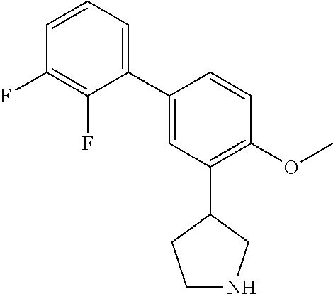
C1(C2=CC(C3CCNC3)=C(OC)C=C2)=CC=CC(F)=C1F
